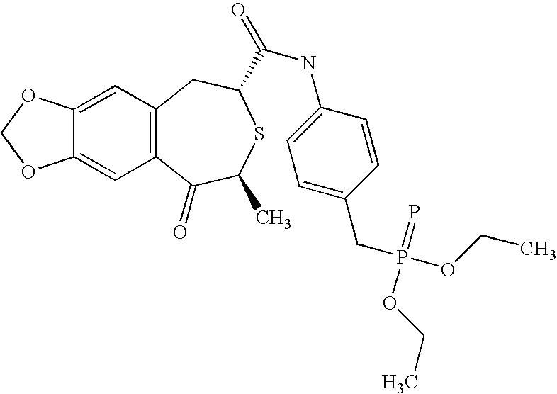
C1=C2C(=CC3=C1CC(C(=O)NC1=CC=C(CP(OCC)(=P)OCC)C=C1)SC(C)C3=O)OCO2
